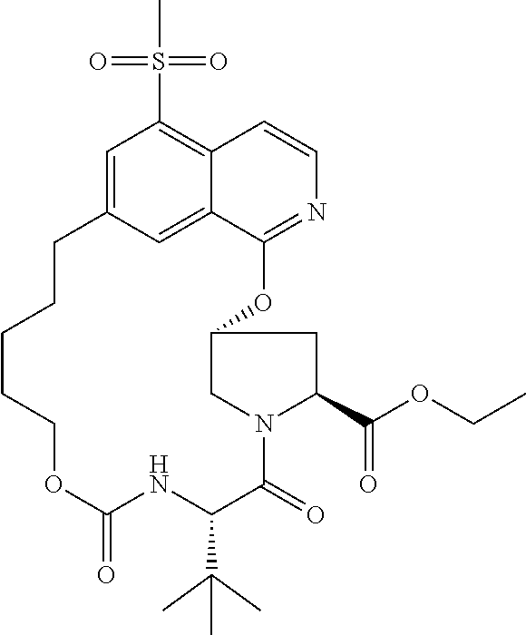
C1=C2C=C3C(=C1S(C)(=O)=O)C=CN=C3OC1CN(C(=O)C(C(C)(C)C)NC(=O)OCCCCC2)C(C(OCC)=O)C1
